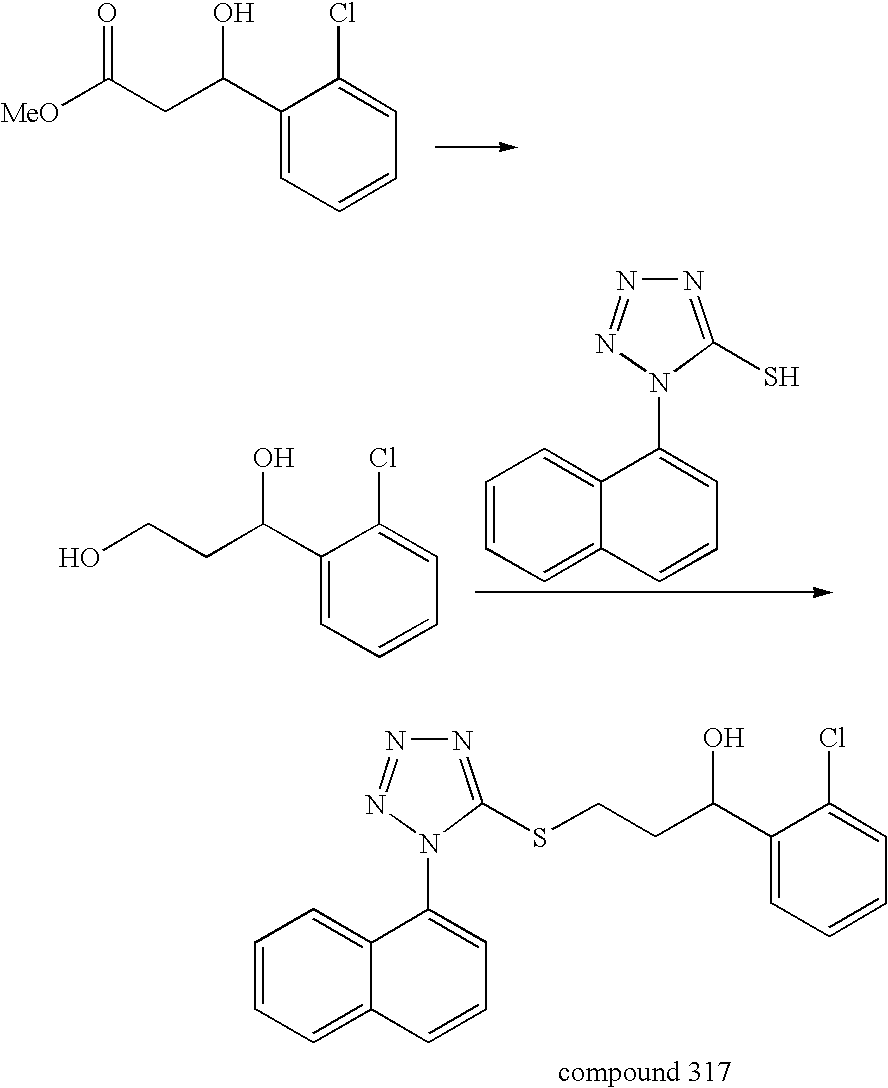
[MeO]C(CC(C1=CC=CC=C1Cl)O)=O.OCCC(C1=CC=CC=C1Cl)O.C1=CC=C2C(=C1)C(N1C(S)=NN=N1)=CC=C2.C1=CC=C2C(=C1)C(N1C(SCCC(C3=CC=CC=C3Cl)O)=NN=N1)=CC=C2
